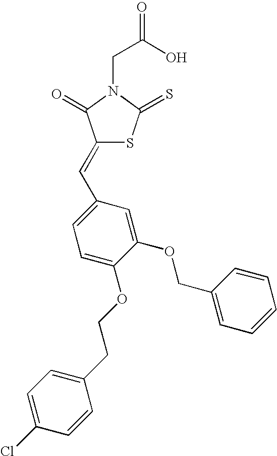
C(C(O)=O)N1C(=O)C(=CC2=CC=C(OCCC3=CC=C(Cl)C=C3)C(OCC3=CC=CC=C3)=C2)SC1=S
